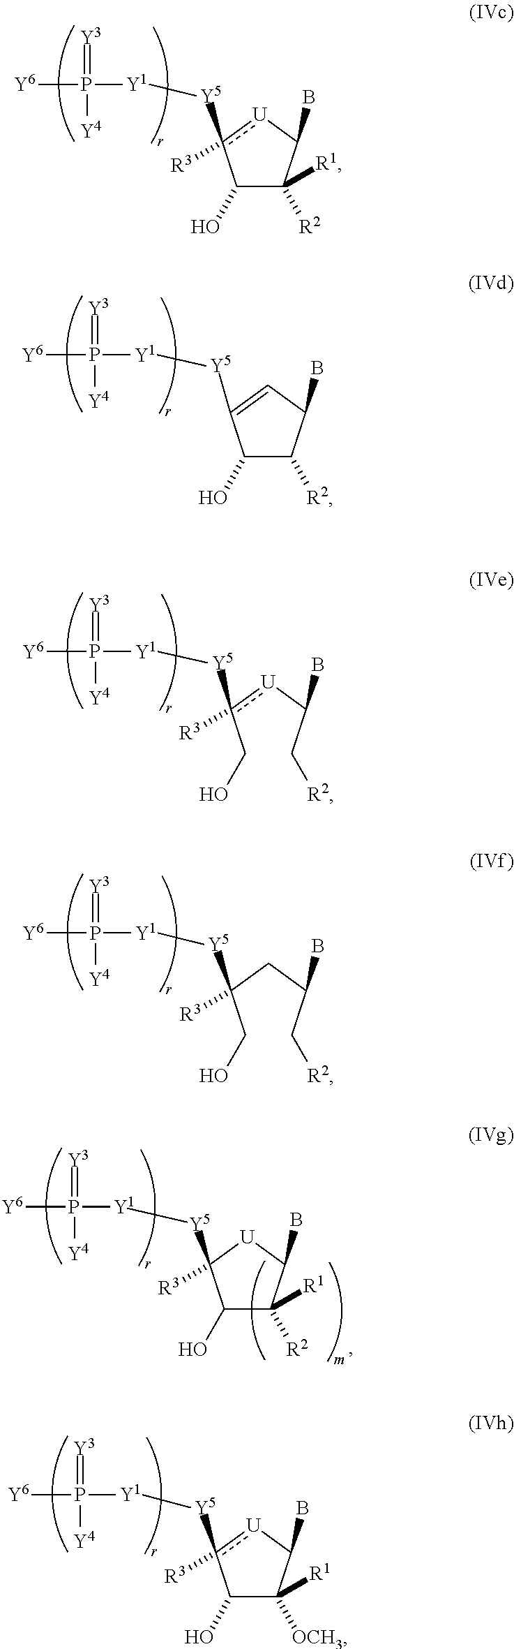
[Y6]P([Y1][Y5]c1([R3])[U]C(B)C([R2])([R1])C1O)(=[Y3])[Y4].[Y6]P([Y1][Y5]C1=CC(B)C([R2])C1O)(=[Y3])[Y4].[Y6]P([Y1][Y5]c(CO)([U]C(C[R2])B)[R3])(=[Y3])[Y4].[Y6]P([Y1][Y5]C(CO)(CC(C[R2])B)[R3])(=[Y3])[Y4].[Y6]P([Y1][Y5]C1([R3])C(O)C([R2])([R1])C(B)[U]1)(=[Y3])[Y4].[Y6]P([Y1][Y5]c1([R3])[U]C(B)C([OCH3])([R1])C1O)(=[Y3])[Y4]
